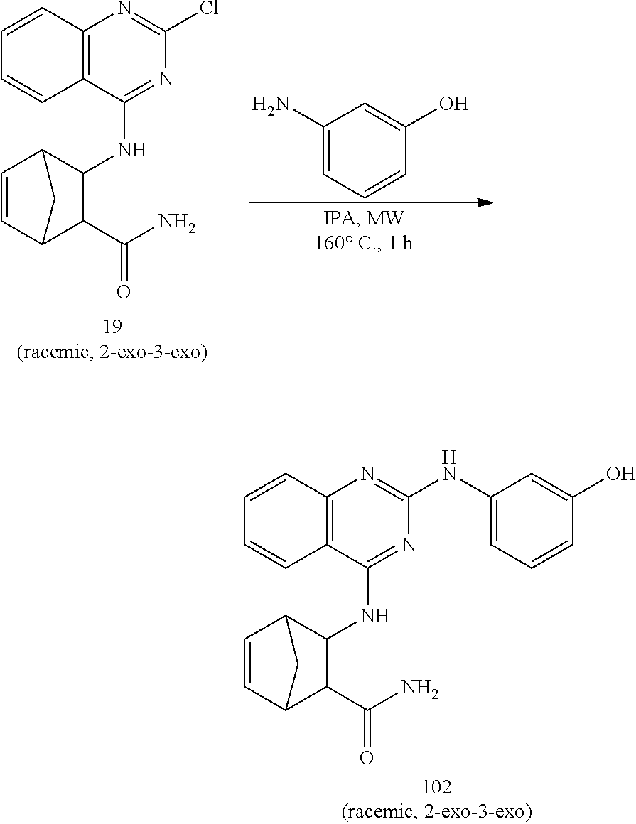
C12=C(C(NC3C(C(N)=O)C4C=CC3C4)=NC(Cl)=N1)C=CC=C2.C1(N)=CC=CC(O)=C1.C12=C(C(NC3C(C(N)=O)C4C=CC3C4)=NC(NC3=CC=CC(O)=C3)=N1)C=CC=C2
